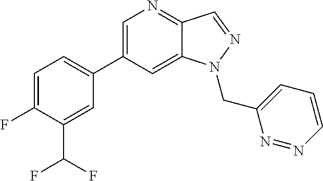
C1(C2=CC=C(F)C(C(F)F)=C2)=CN=C2C(=C1)N(CC1=CC=CN=N1)N=C2
